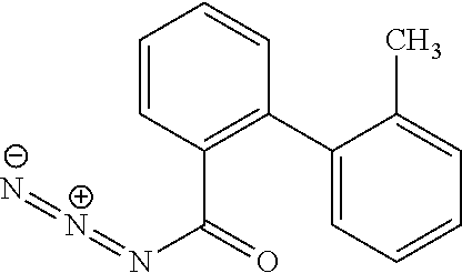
C1=CC(C(=O)N=[N+]=[N-])=C(C2=CC=CC=C2C)C=C1
